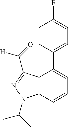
C1=CC(C2=CC=CC3=C2C(C([H])=O)=NN3C(C)C)=CC=C1F
